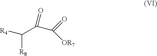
[R8]C([R4])C(=O)C([OR7])=O
